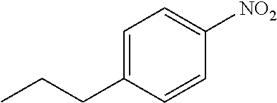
C1=C(CCC)C=CC([NO2])=C1
